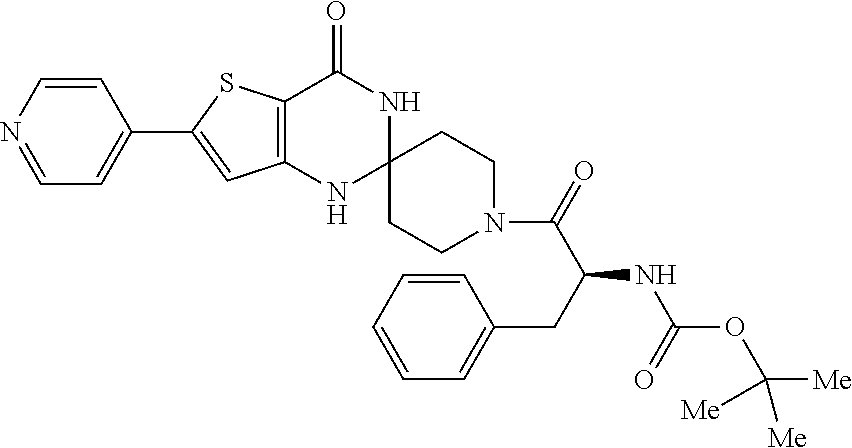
C12=C(NC3(NC1=O)CCN(C(=O)C(CC1=CC=CC=C1)NC(OC([Me])([Me])[Me])=O)CC3)C=C(C1=CC=NC=C1)S2
